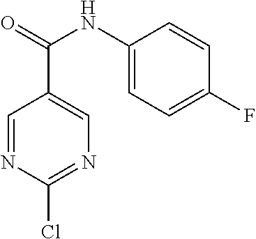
C1=NC(Cl)=NC=C1C(NC1=CC=C(F)C=C1)=O
